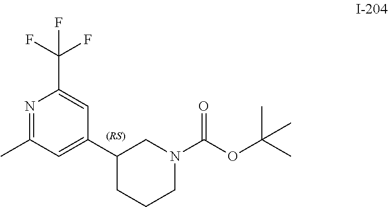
N1=C(C)C=C(C2CCCN(C(=O)OC(C)(C)C)C2)C=C1C(F)(F)F
